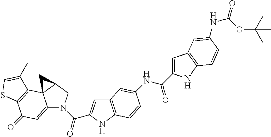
C12=CC(=O)C3=C(C14C(CN2C(=O)C1=CC2=C(N1)C=CC(NC(C1=CC5=C(N1)C=CC(NC(=O)OC(C)(C)C)=C5)=O)=C2)C4)C(C)=CS3
